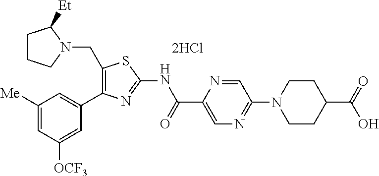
C1([Me])=CC([OCF3])=CC(C2=C(CN3C([Et])CCC3)SC(NC(C3=CN=C(N4CCC(C(=O)O)CC4)C=N3)=O)=N2)=C1.[2HCl]
